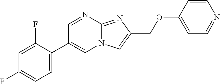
C1=C(C2=CN3C(=NC(COC4=CC=NC=C4)=C3)N=C2)C(F)=CC(F)=C1
